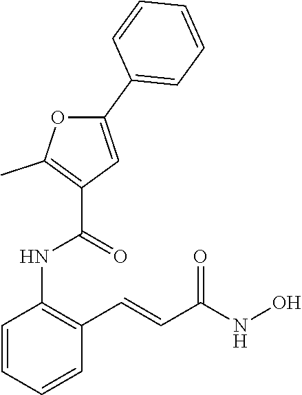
C1=CC=CC(C=CC(NO)=O)=C1NC(=O)C1=C(C)OC(C2=CC=CC=C2)=C1
